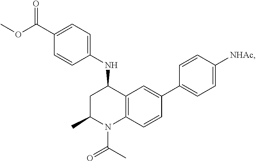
C12=C(N(C(=O)C)C(C)CC1NC1=CC=C(C(OC)=O)C=C1)C=CC(C1=CC=C([NHAc])C=C1)=C2
